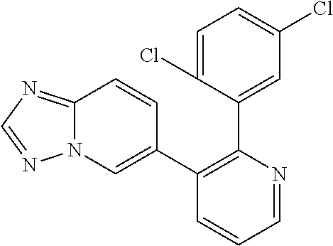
C1=C(Cl)C(C2=C(C3=CN4C(=NC=N4)C=C3)C=CC=N2)=CC(Cl)=C1
